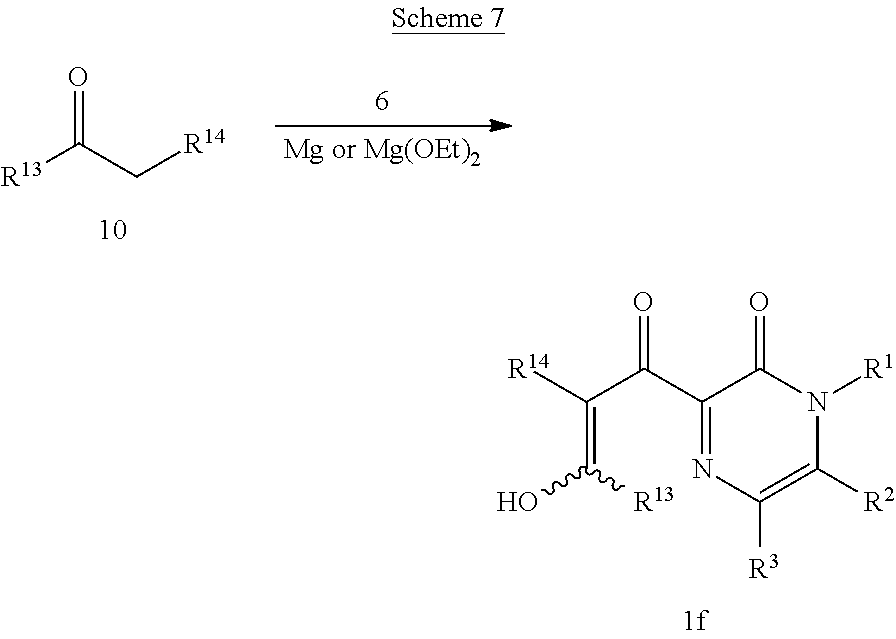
C(C1=NC([R3])=C([R2])N([R1])C1=O)(=O)C(=C(O)[R13])[R14].[R13]C(C[R14])=O
